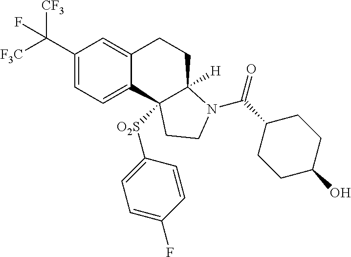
C(C1=CC=C2C(=C1)CCC1([H])C2([O2S]C2=CC=C(F)C=C2)CCN1C(=O)C1CCC(O)CC1)([F3C])([CF3])F
